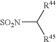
C([SO2N])([R44])[R45]
